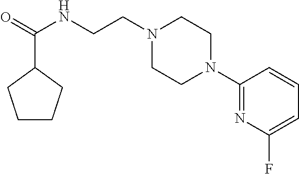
N1(CCNC(=O)C2CCCC2)CCN(C2=NC(F)=CC=C2)CC1
